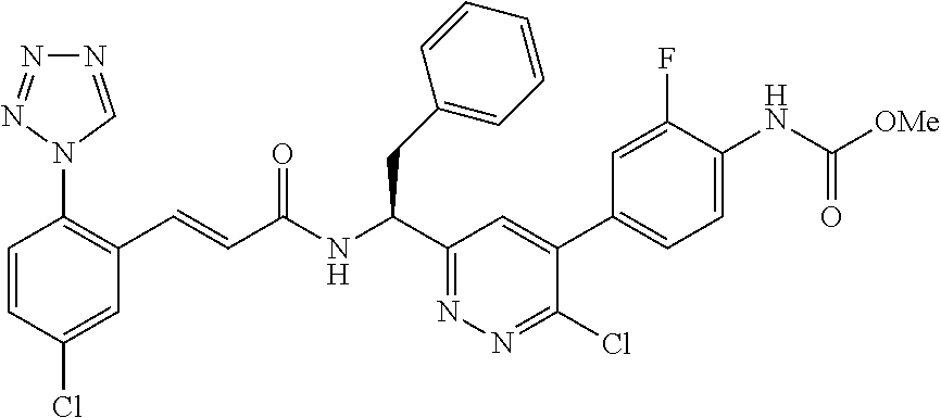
C1=CC(Cl)=CC(C=CC(NC(C2=NN=C(Cl)C(C3=CC=C(NC(=O)[OMe])C(F)=C3)=C2)CC2=CC=CC=C2)=O)=C1N1C=NN=N1
